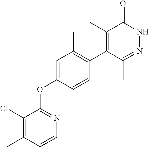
C1(C)=C(C2=C(C)C=C(OC3=NC=CC(C)=C3Cl)C=C2)C(C)=NNC1=O
